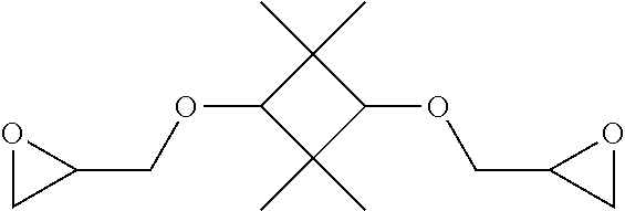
C1(OCC2CO2)C(C)(C)C(OCC2OC2)C1(C)C
